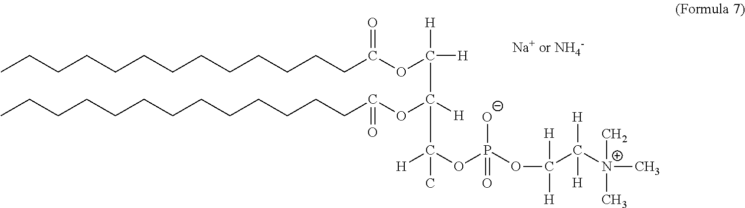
CCCCCCCCCCCCCC(OC([H])([H])C([H])(OC(CCCCCCCCCCCCC)=O)C([H])(OP(OC([H])([H])C([N+](C)(C)C)([H])[H])([O-])=O)C)=O
